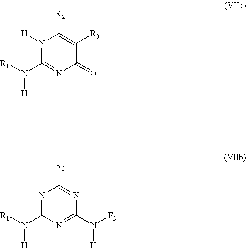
N1([H])C(N([H])[R1])=NC(=O)C([R3])=C1[R2].N1=C(N([H])[R1])N=C(N([H])[F3])[X]=C1[R2]
